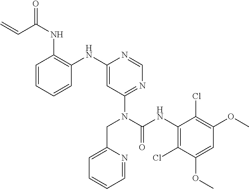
C1=CC=CC(NC2=CC(N(C(NC3=C(Cl)C(OC)=CC(OC)=C3Cl)=O)CC3=CC=CC=N3)=NC=N2)=C1NC(C=C)=O
